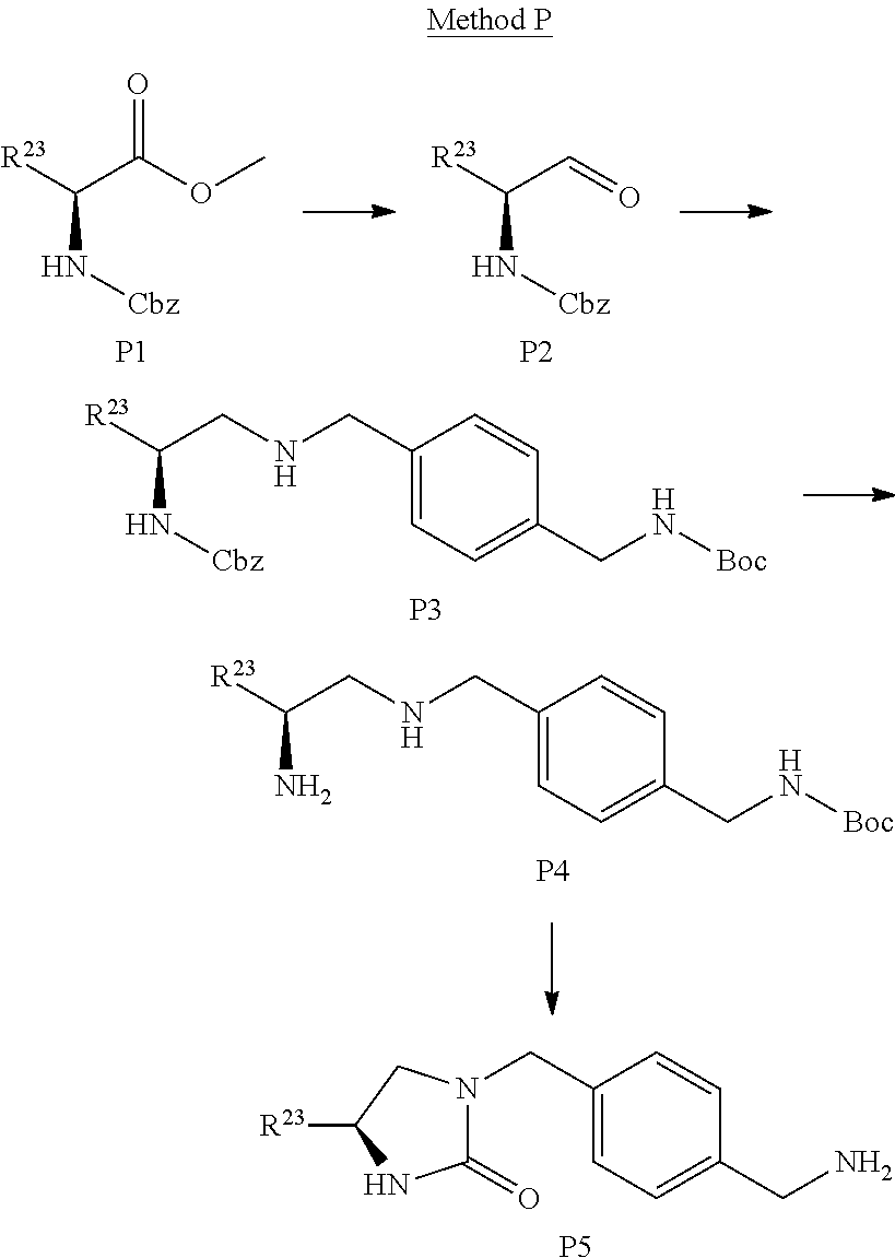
C(C(OC)=O)([R23])N[Cbz].[P1].C(C=O)([R23])N[Cbz].[P2].C(CNCC1=CC=C(CN[Boc])C=C1)([R23])N[Cbz].[P3].[P5].C(C1=CC=C(CN)C=C1)N1C(=O)NC([R23])C1.C(CNCC1=CC=C(CN[Boc])C=C1)([R23])N.[P4]
